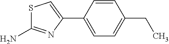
S1C(N)=NC(C2=CC=C(CC)C=C2)=C1
